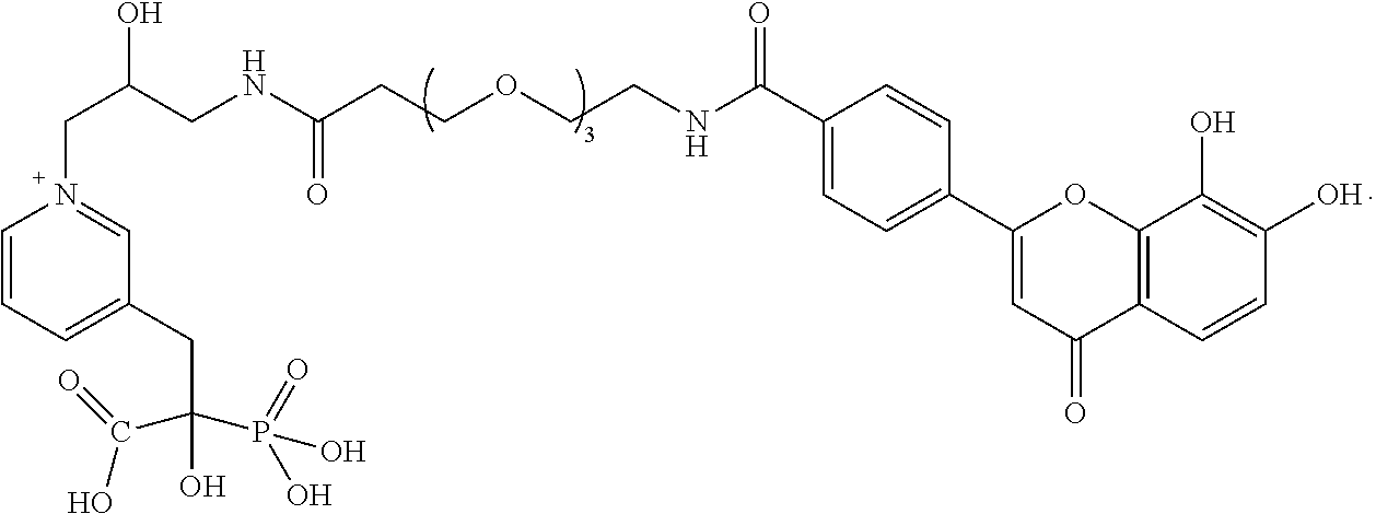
N1(CC(CNC(CCOCCNC(=O)C2=CC=C(C3=CC(=O)C4=C(O3)C(O)=C(O)C=C4)C=C2)=O)O)=CC(CC(O)(P(O)(=O)O)C(=O)O)=CC=C1
